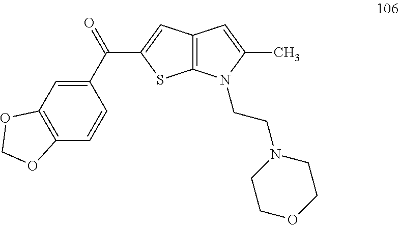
C12=C(C=C(C(C3=CC4=C(C=C3)OCO4)=O)S1)C=C(C)N2CCN1CCOCC1
